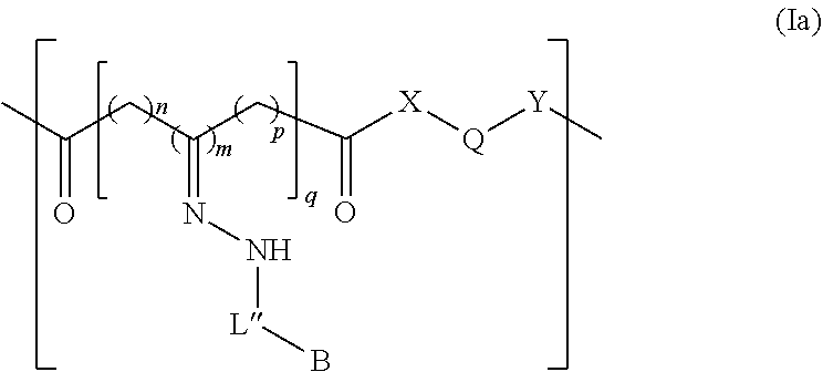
CC(CC(CC([X][Q][Y]C)=O)=NN[L]B)=O
